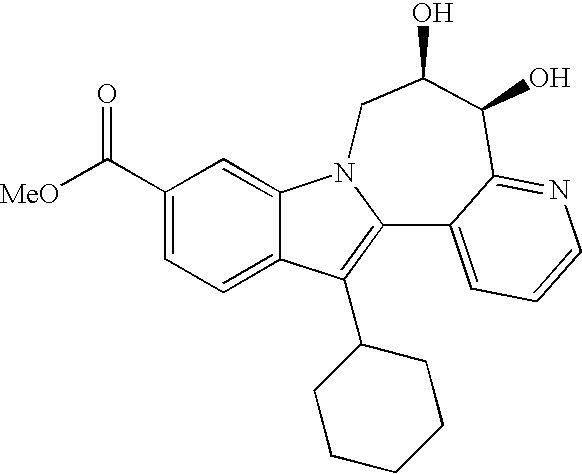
C12=CC=C(C([MeO])=O)C=C1N1C(=C2C2CCCCC2)C2=CC=CN=C2C(O)C(O)C1
